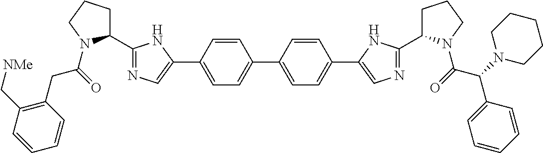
C1=CC(C2=CN=C(C3CCCN3C(=O)CC3=C(C[NMe])C=CC=C3)N2)=CC=C1C1=CC=C(C2=CN=C(C3CCCN3C(C(C3=CC=CC=C3)N3CCCCC3)=O)N2)C=C1
